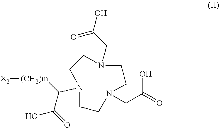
C1N(CC(O)=O)CCN(CC(=O)O)CCN(C([(CH2)m][X2])C(=O)O)C1
